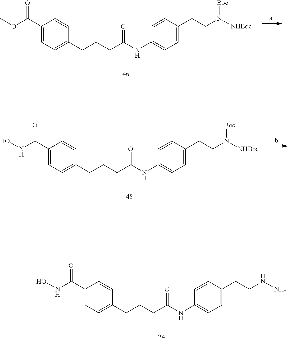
C1(C(OC)=O)=CC=C(CCCC(NC2=CC=C(CCN([NHBoc])[Boc])C=C2)=O)C=C1.C1(C(NO)=O)=CC=C(CCCC(NC2=CC=C(CCN([NHBoc])[Boc])C=C2)=O)C=C1.C1(C(NO)=O)=CC=C(CCCC(NC2=CC=C(CCNN)C=C2)=O)C=C1
